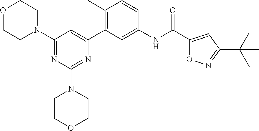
C1(N2CCOCC2)=NC(N2CCOCC2)=NC(C2=C(C)C=CC(NC(C3=CC(C(C)(C)C)=NO3)=O)=C2)=C1
